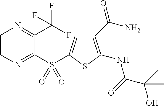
C1(C(N)=O)=C(NC(C(C)(O)C)=O)SC(S(C2=NC=CN=C2C(F)(F)F)(=O)=O)=C1
